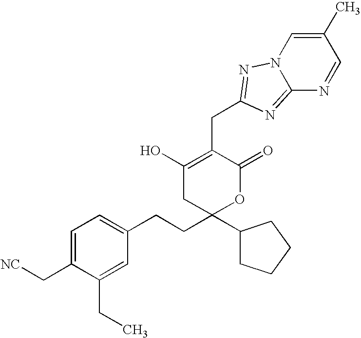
C1=C(C)C=NC2=NC(CC3=C(O)CC(C4CCCC4)(CCC4=CC=C(C[NC])C(CC)=C4)OC3=O)=NN12
